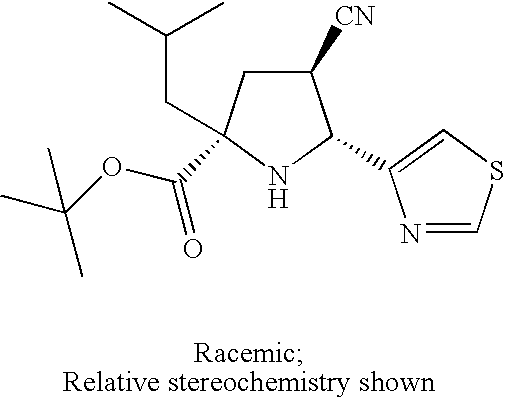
C1([CN])CC(CC(C)C)(C(OC(C)(C)C)=O)NC1C1=CSC=N1
